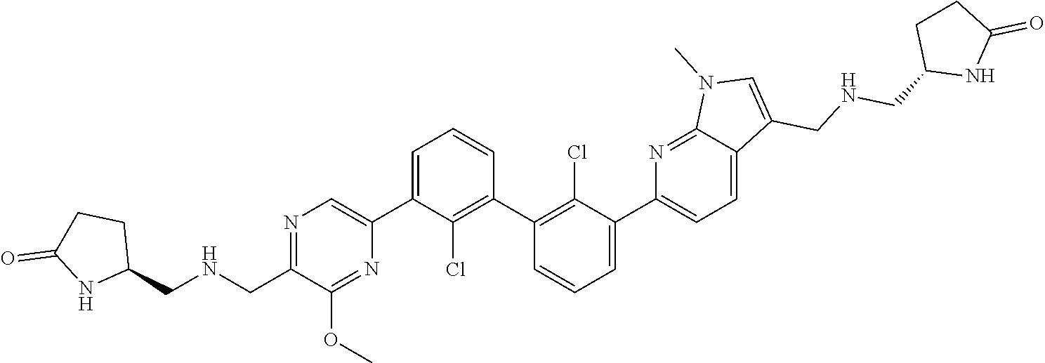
N1=C(CNCC2CCC(=O)N2)C(OC)=NC(C2=CC=CC(C3=C(Cl)C(C4=CC=C5C(=N4)N(C)C=C5CNCC4NC(=O)CC4)=CC=C3)=C2Cl)=C1
